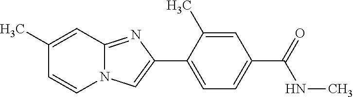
C1(C)=CC2=NC(C3=CC=C(C(=O)NC)C=C3C)=CN2C=C1
